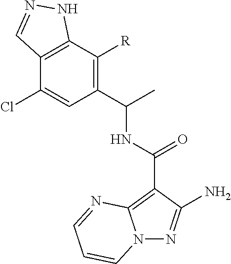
C12=C(C([R])=C(C(C)NC(C3=C4N(N=C3N)C=CC=N4)=O)C=C1Cl)NN=C2
